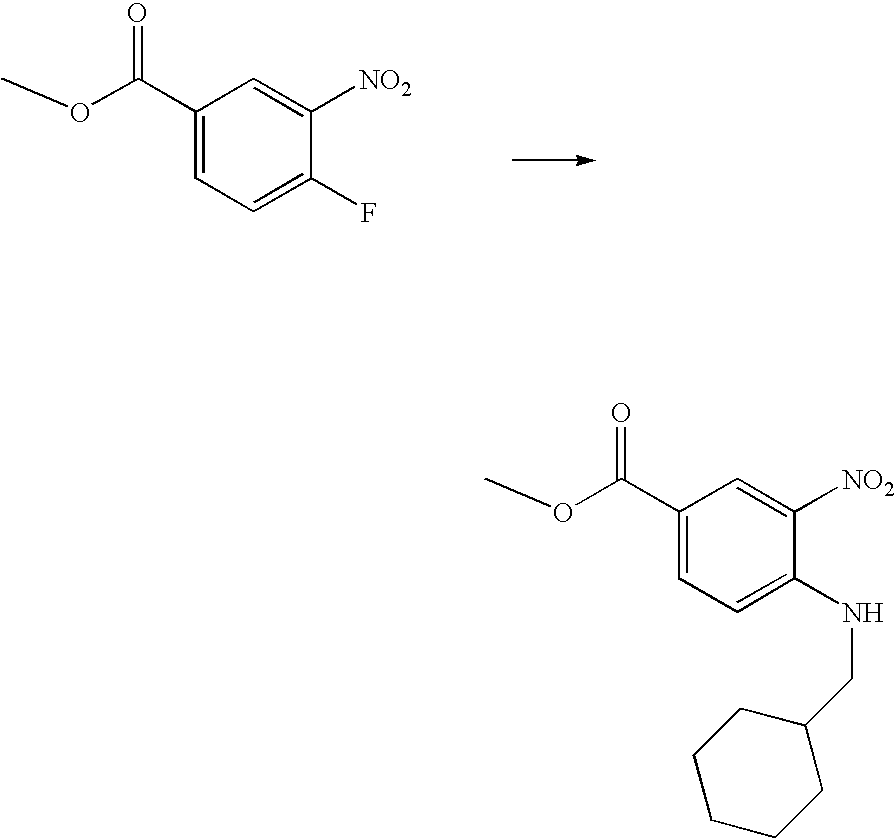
C1(C(OC)=O)=CC=C(F)C([NO2])=C1.C1(C(OC)=O)=CC=C(NCC2CCCCC2)C([NO2])=C1
